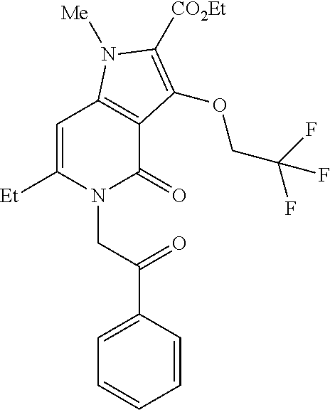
C1=C([Et])N(CC(=O)C2=CC=CC=C2)C(=O)C2=C1N([Me])C([CO2Et])=C2OCC(F)(F)F
